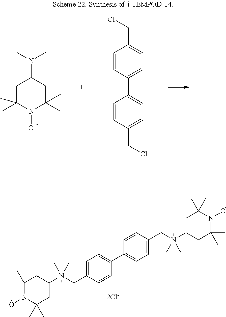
C1C(C)(C)N(O)C(C)(C)CC1N(C)C.C1=CC(C2=CC=C(CCl)C=C2)=CC=C1CCl.C1=C(C[N+](C2CC(C)(C)N(O)C(C)(C)C2)(C)C)C=CC(C2=CC=C(C[N+](C3CC(C)(C)N(O)C(C)(C)C3)(C)C)C=C2)=C1
